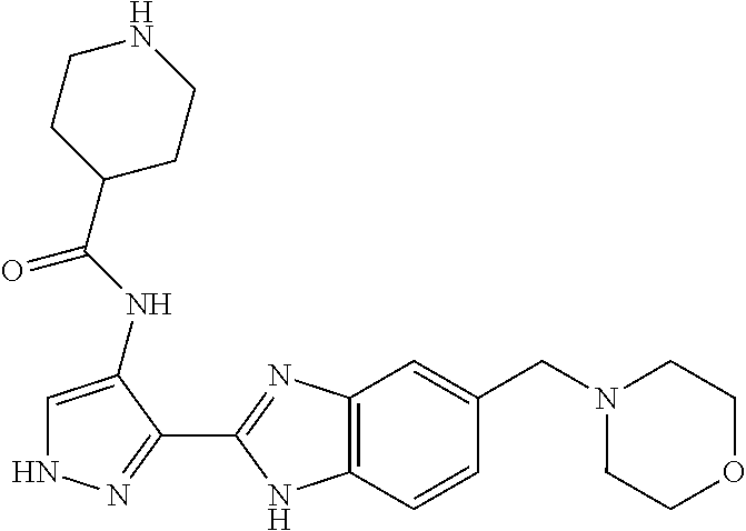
C1=C(NC(C2CCNCC2)=O)C(C2=NC3=C(N2)C=CC(CN2CCOCC2)=C3)=NN1
